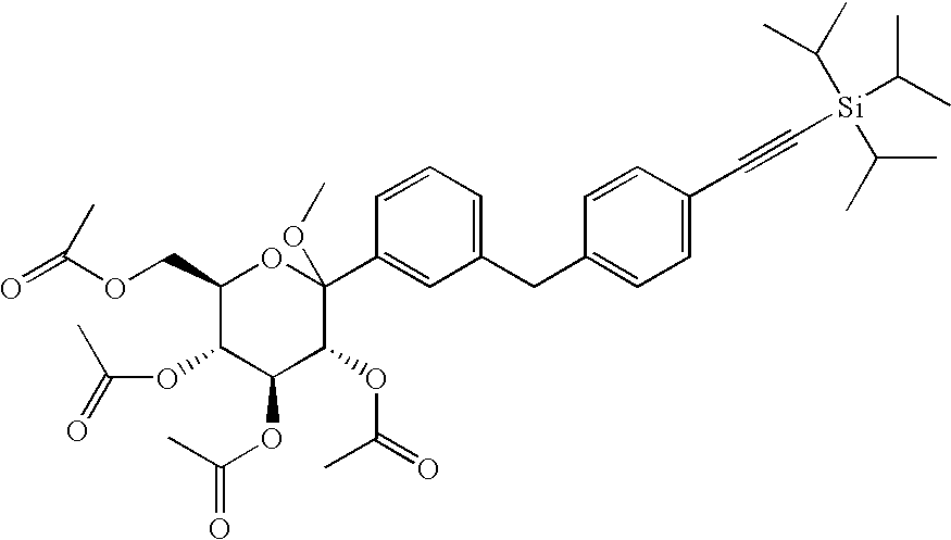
C1(COC(=O)C)C(OC(=O)C)C(OC(C)=O)C(OC(=O)C)C(C2=CC(CC3=CC=C(C#C[Si](C(C)C)(C(C)C)C(C)C)C=C3)=CC=C2)(OC)O1
